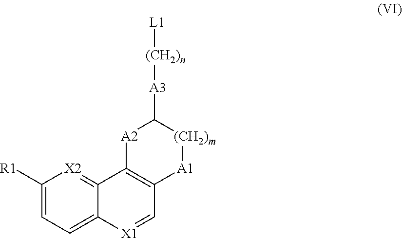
[L1][(CH2)n][A3]C1[A2]C2=C([A1][(CH2)m]1)C=[X1]C1=CC=C([R1])[X2]=C21
